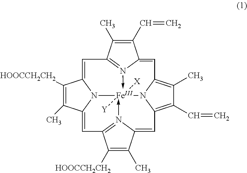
C1(C=C)=C(C)C2=N3->[Fe]45([X])([Y])-N6=C(C([HOOCCH2CH2])=C(C)C6=CC6=C(C=C)C(C)=C(C=C13)N64)C=C1C(C)=C([HOOCCH2CH2])C(=C2)N15
